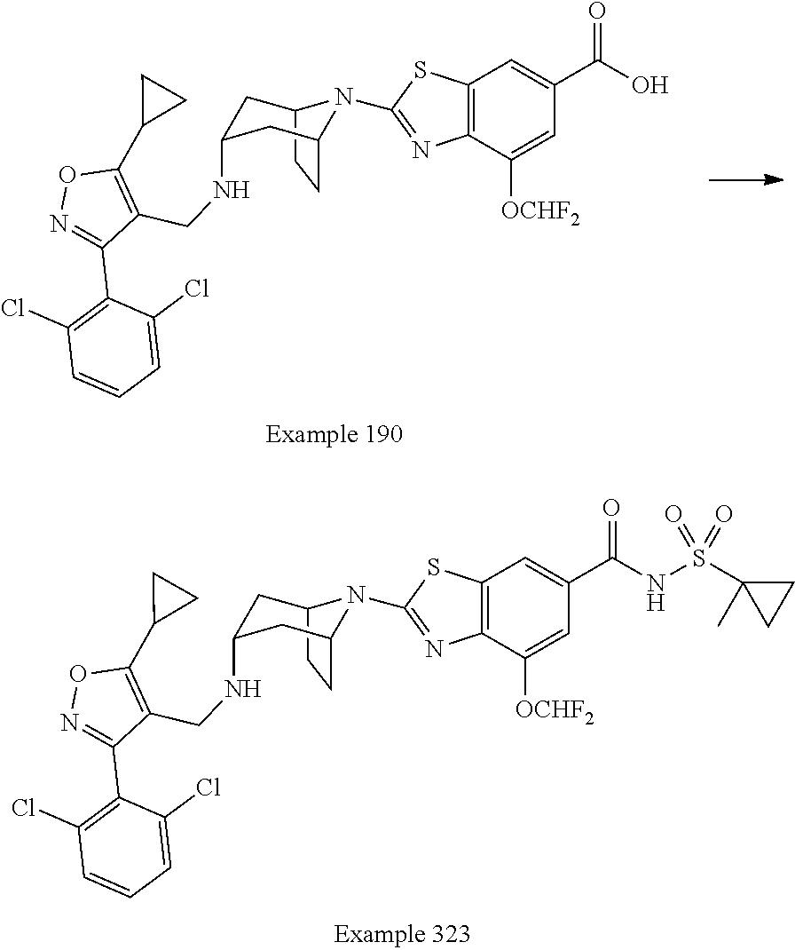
C12=C(C([OCHF2])=CC(C(O)=O)=C1)N=C(N1C3CC(NCC4=C(C5CC5)ON=C4C4=C(Cl)C=CC=C4Cl)CC1CC3)S2.C12=C(C([OCHF2])=CC(C(NS(C3(C)CC3)(=O)=O)=O)=C1)N=C(N1C3CC(NCC4=C(C5CC5)ON=C4C4=C(Cl)C=CC=C4Cl)CC1CC3)S2
